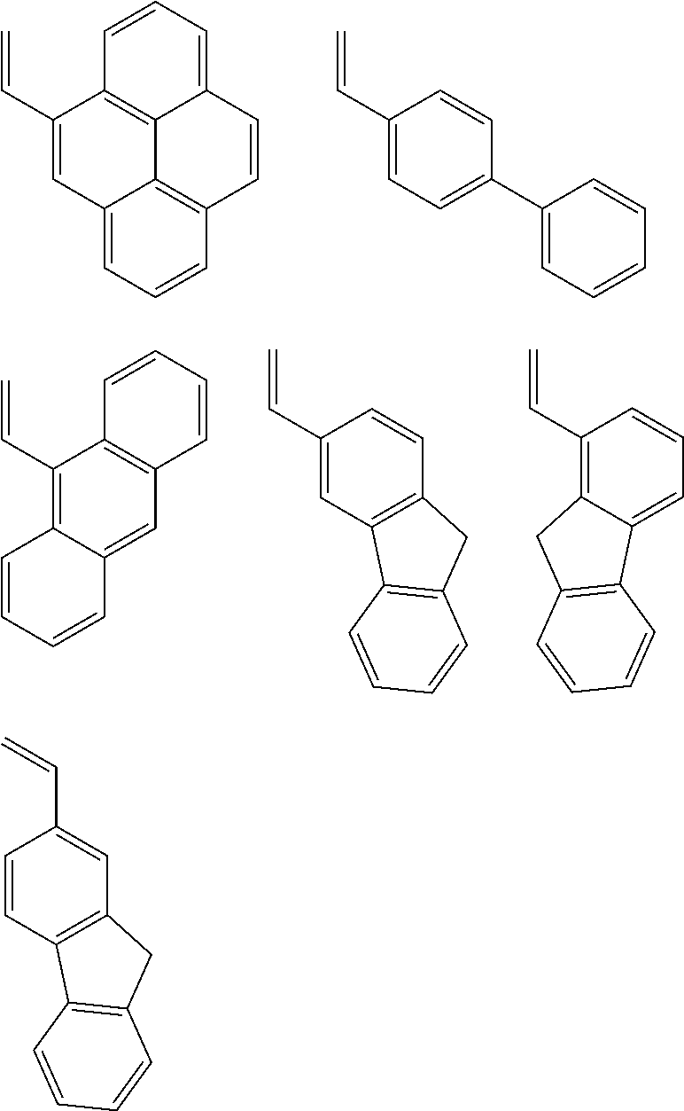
C1=CC=C2C3=C1C(C=C)=CC1=CC=CC(=C31)C=C2.C1=CC(C2=CC=CC=C2)=CC=C1C=C.C12=C(C=C3C(=C1C=C)C=CC=C3)C=CC=C2.C1=CC2=C(C=C1C=C)C1=C(C2)C=CC=C1.C1=CC=C2C(=C1C=C)CC1=C2C=CC=C1.C1(C=C)=CC2=C(C=C1)C1=C(C2)C=CC=C1
